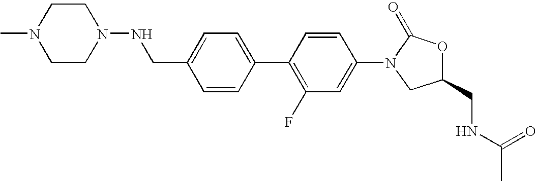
C1(CNN2CCN(C)CC2)=CC=C(C2=C(F)C=C(N3CC(CNC(C)=O)OC3=O)C=C2)C=C1
